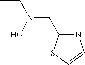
CCN(CC1=NC=CS1)O
